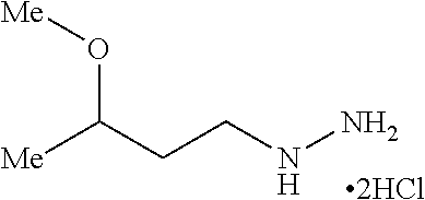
[Me]C(CCNN)O[Me].[2HCl]
